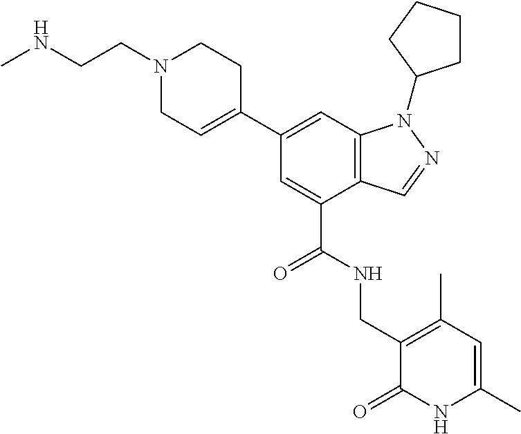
C12=C(C=C(C3=CCN(CCNC)CC3)C=C1C(NCC1=C(C)C=C(C)NC1=O)=O)N(C1CCCC1)N=C2
